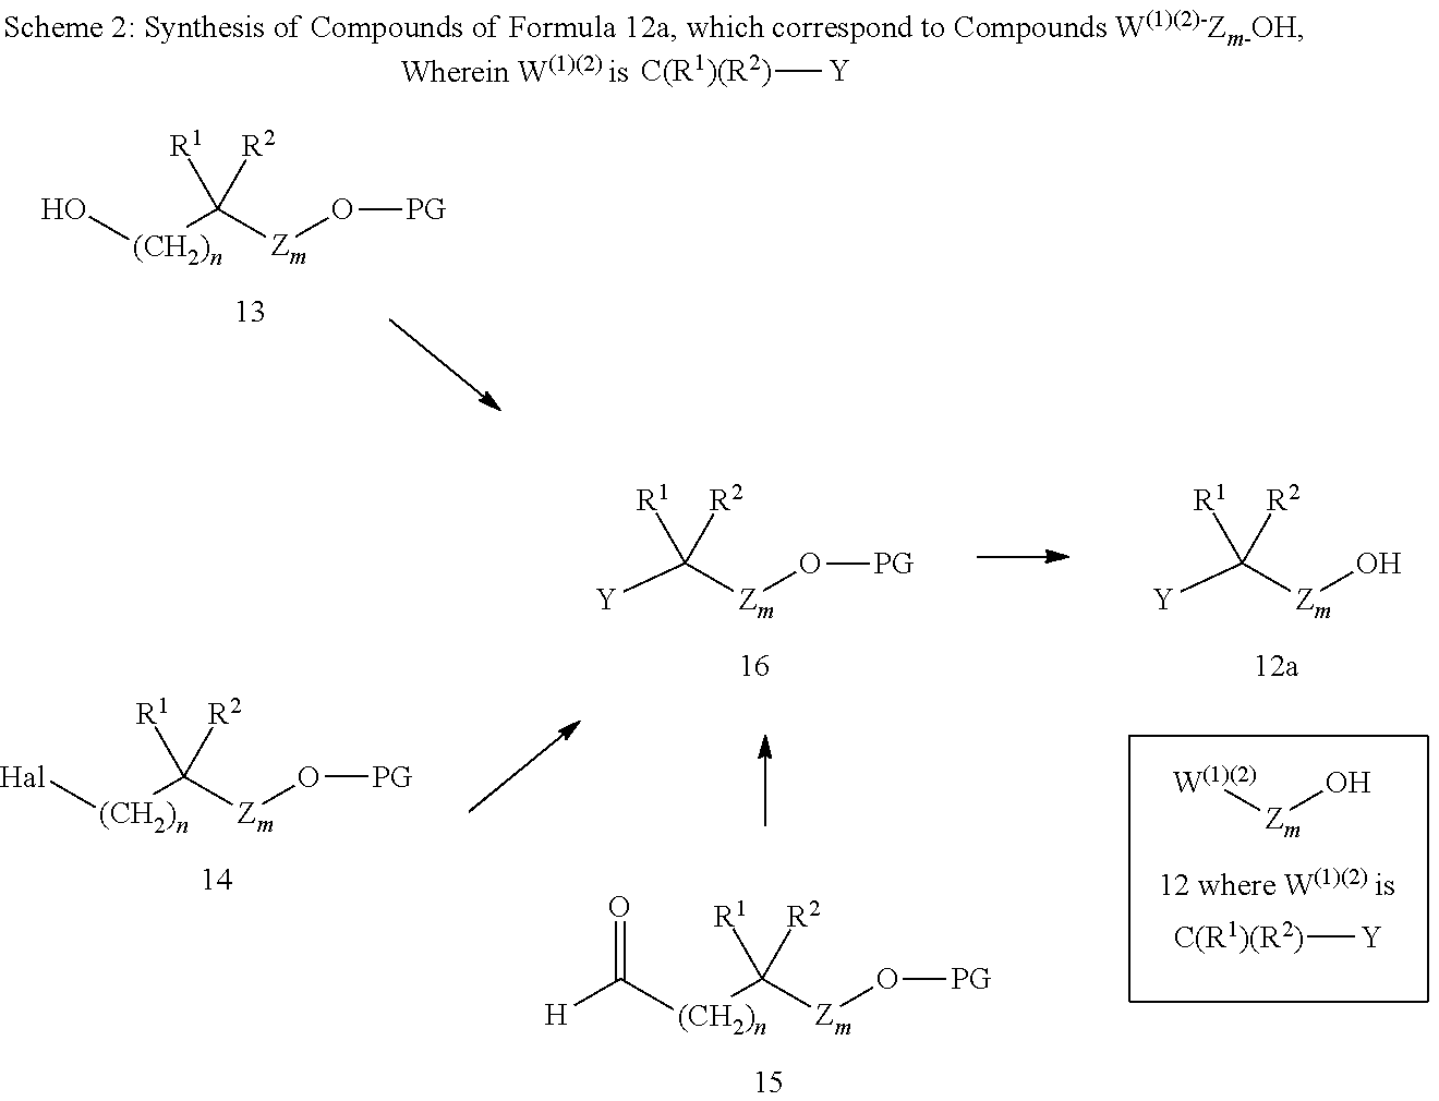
O[(CH2)n]C([Zm]O[PG])([R1])[R2].[C(R1)(R2)][Y].[Y]C([Zm]O[PG])([R1])[R2].[Y]C([Zm]O)([R1])[R2].C([(CH2)n]C([Zm]O[PG])([R1])[R2])([H])=O.[Hal][(CH2)n]C([Zm]O[PG])([R1])[R2].[W(1)(2)][Zm]O.[C(R1)(R2)][Y]
